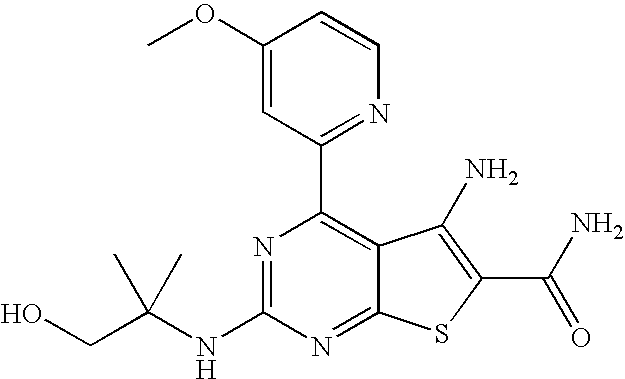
C1(OC)=CC(C2=C3C(=NC(NC(CO)(C)C)=N2)SC(C(=O)N)=C3N)=NC=C1
